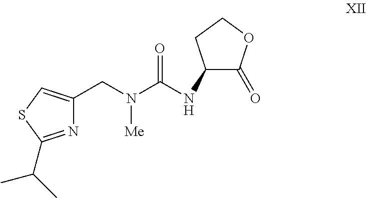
C1(CN(C(=O)NC2C(=O)OCC2)[Me])=CSC(C(C)C)=N1
